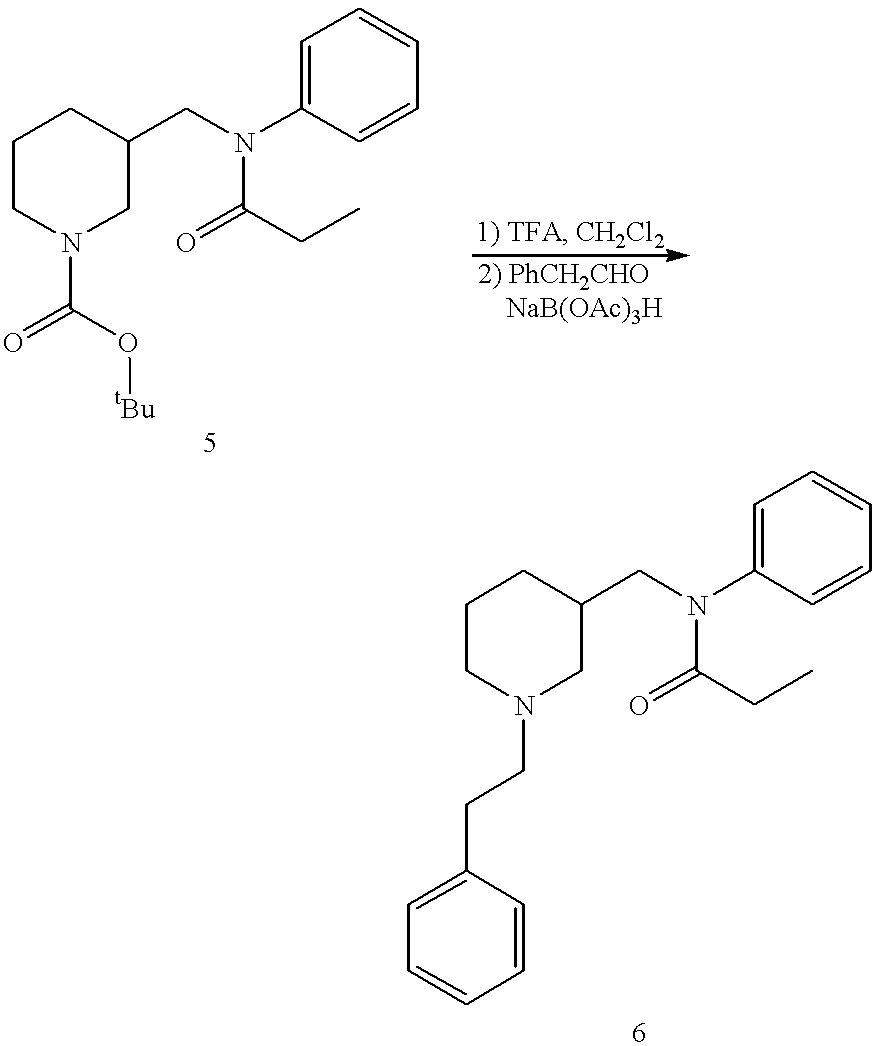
C1CN(C(=O)O[tBu])CC(CN(C2=CC=CC=C2)C(=O)CC)C1.C1CN(CCC2=CC=CC=C2)CC(CN(C2=CC=CC=C2)C(=O)CC)C1
